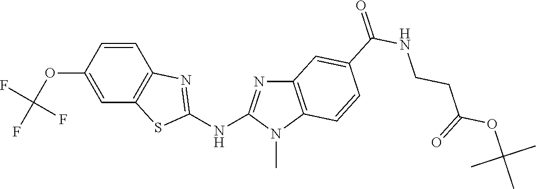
O(C1=CC2=C(C=C1)N=C(NC1=NC3=C(N1C)C=CC(C(NCCC(OC(C)(C)C)=O)=O)=C3)S2)C(F)(F)F
